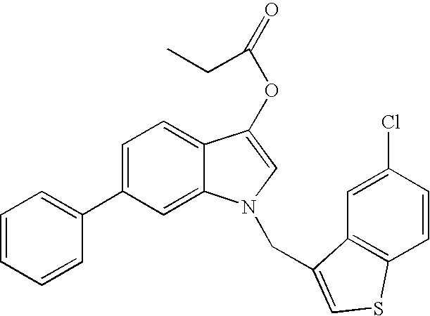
C1=C(C2=CC=CC=C2)C=C2C(=C1)C(OC(=O)CC)=CN2CC1=CSC2=C1C=C(Cl)C=C2
